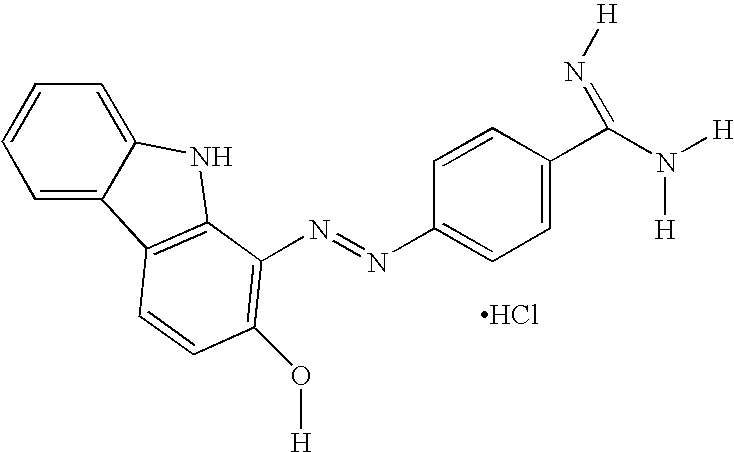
C1=C2C(=CC=C1)NC1=C2C=CC(O[H])=C1N=NC1=CC=C(C(N([H])[H])=N[H])C=C1.Cl
